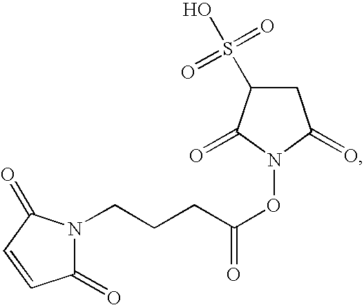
C1(=O)N(CCCC(ON2C(=O)C(S(O)(=O)=O)CC2=O)=O)C(=O)C=C1
